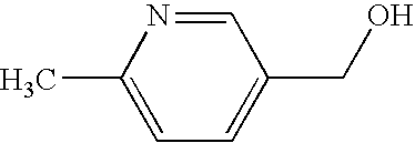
C1=NC(C)=CC=C1CO
